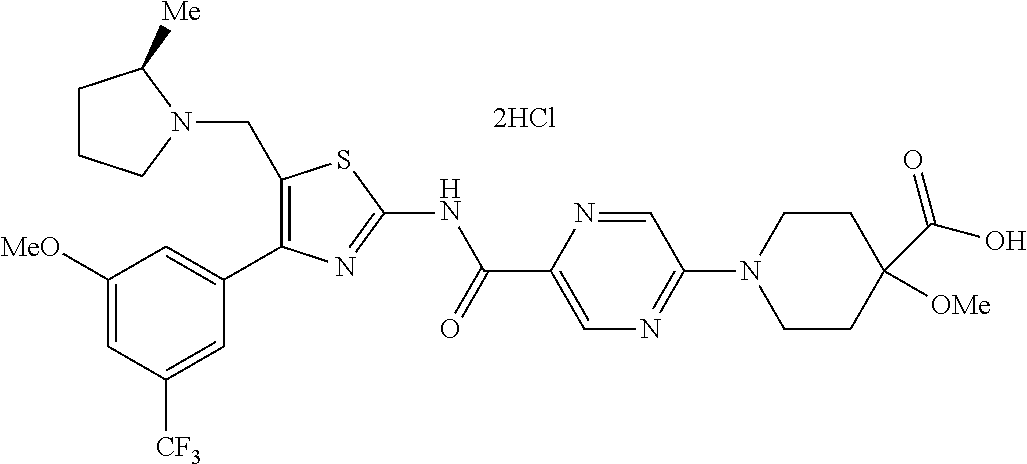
C1(CN2C([Me])CCC2)=C(C2=CC([MeO])=CC([CF3])=C2)N=C(NC(C2=CN=C(N3CCC(C(O)=O)([OMe])CC3)C=N2)=O)S1
